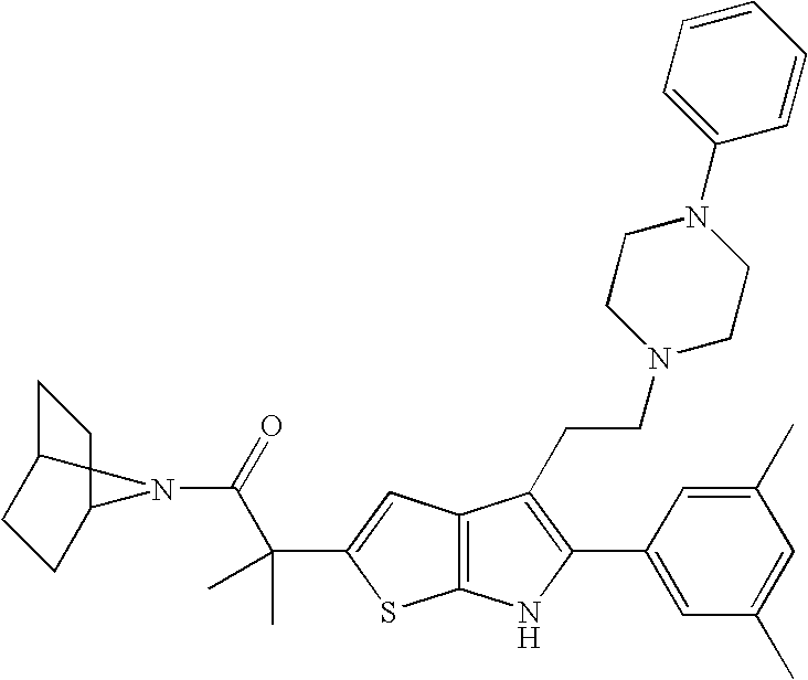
C12=C(C=C(C(C)(C)C(=O)N3C4CCC3CC4)S1)C(CCN1CCN(C3=CC=CC=C3)CC1)=C(C1=CC(C)=CC(C)=C1)N2
